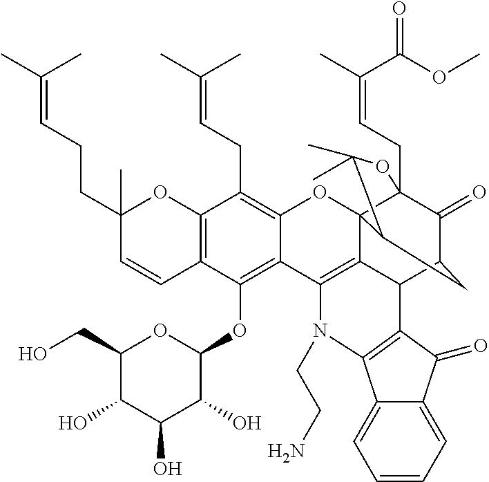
C12=C(C=CC(CCC=C(C)C)(C)O1)C(OC1OC(CO)C(O)C(O)C1O)=C1C(=C2CC=C(C)C)OC23C4(CC=C(C)C(OC)=O)C(=O)C(CC2C(C)(C)O4)C2C3=C1N(CCN)C1=C2C(=O)C2=CC=CC=C12
